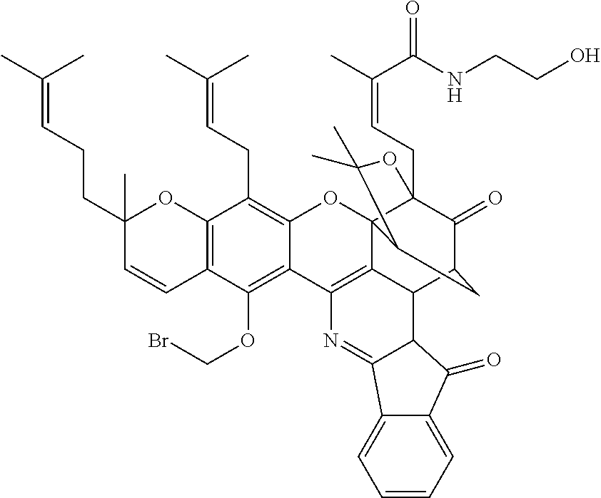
C12=C(C(OCBr)=C3C(=C1CC=C(C)C)OC14C5=C3N=C3C(C5C5C(=O)C1(CC=C(C(=O)NCCO)C)OC(C)(C)C4C5)C(=O)C1=CC=CC=C31)C=CC(CCC=C(C)C)(C)O2
